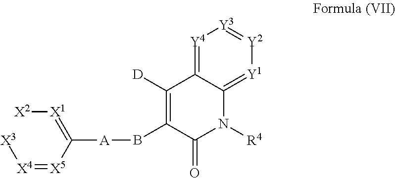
[X4](=[X5]C(=[X1][X2])[A]BC1=C([D])C2=[Y4][Y3]=[Y2][Y1]=C2N([R4])C1=O)[X3]
